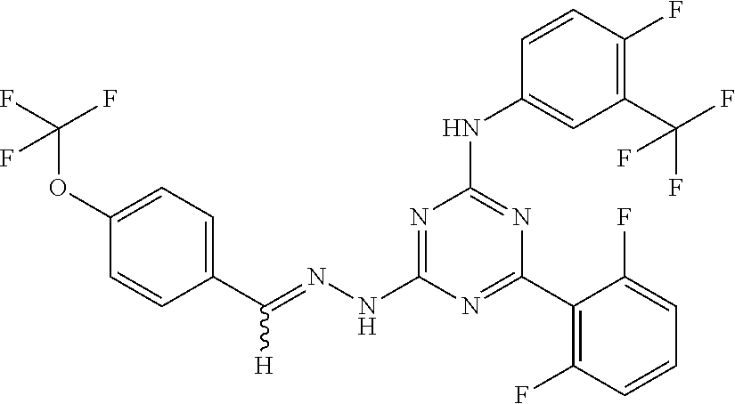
C1(C(=NNC2=NC(NC3=CC(C(F)(F)F)=C(F)C=C3)=NC(C3=C(F)C=CC=C3F)=N2)[H])=CC=C(OC(F)(F)F)C=C1
